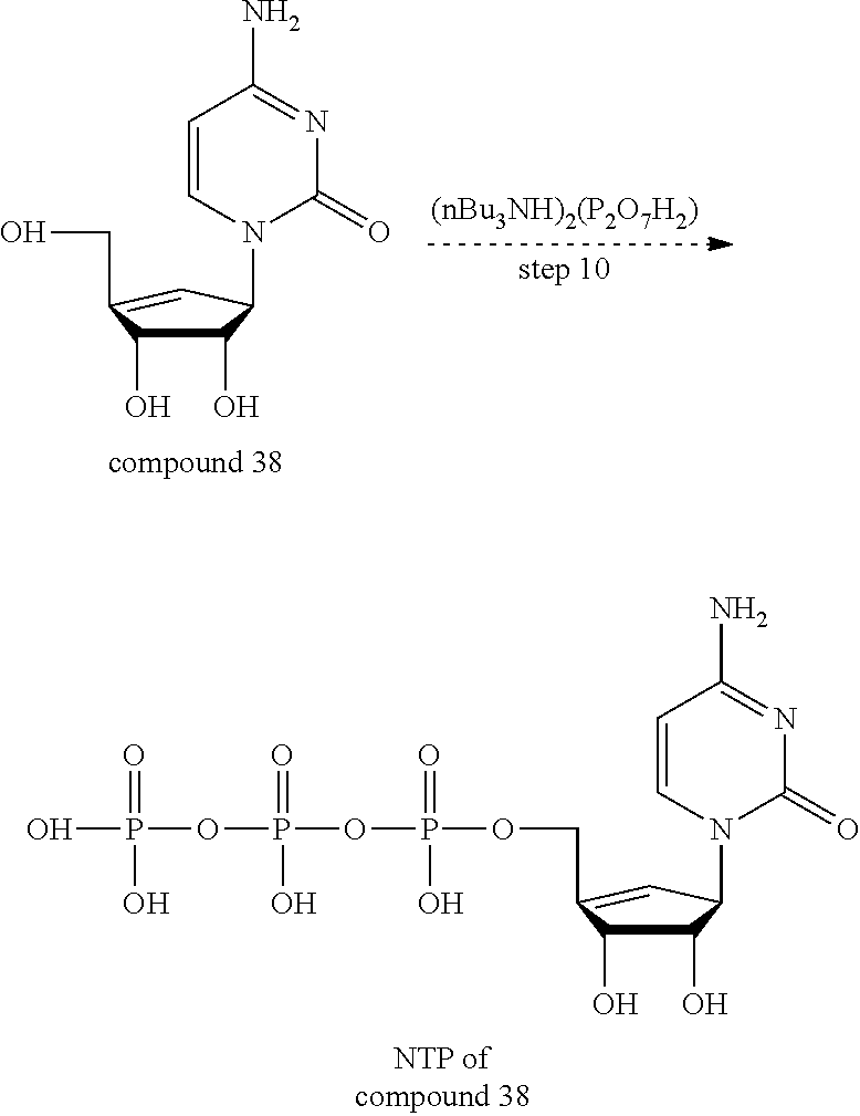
N1(C2C(O)C(O)C(COP(OP(OP(O)(=O)O)(=O)O)(=O)O)=C2)C(=O)N=C(N)C=C1.N1(C2C(O)C(O)C(CO)=C2)C(=O)N=C(N)C=C1
